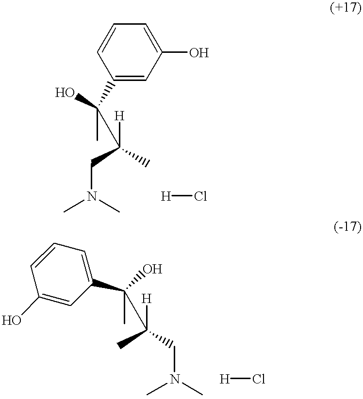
C1(O)=CC=CC(C(O)(C)C([H])(CN(C)C)C)=C1.[H]Cl.C1(O)=CC(C(C)(O)C([H])(C)CN(C)C)=CC=C1.[H]Cl
